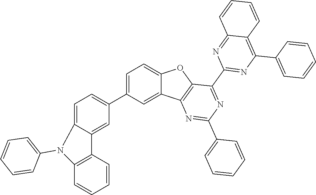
C1=C(C2=CC=C3C(=C2)C2=C(C=CC=C2)N3C2=CC=CC=C2)C=C2C(=C1)OC1=C2N=C(C2=CC=CC=C2)N=C1C1=NC(C2=CC=CC=C2)=C2C(=N1)C=CC=C2
